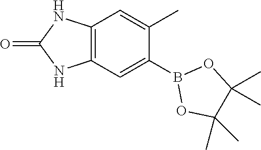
C12=C(C=C(B3OC(C)(C)C(C)(C)O3)C(C)=C1)NC(=O)N2
